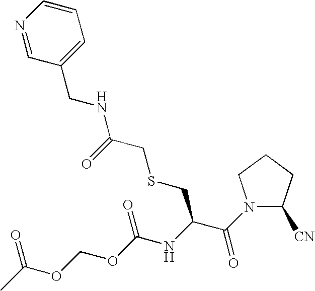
N1(C(C(NC(OCOC(C)=O)=O)CSCC(NCC2=CC=CN=C2)=O)=O)C([CN])CCC1
